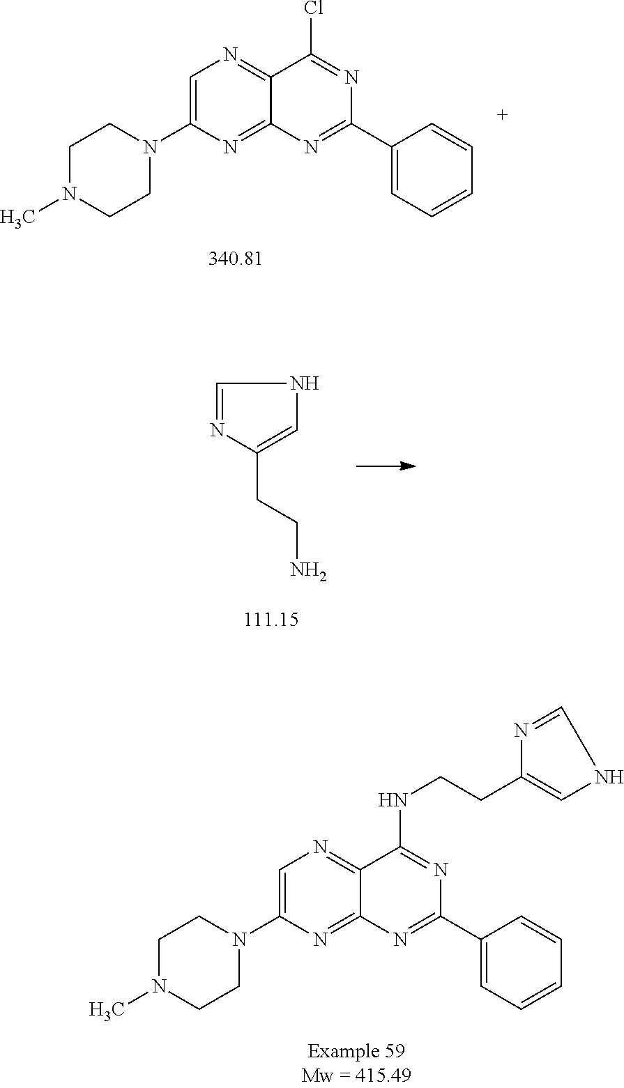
C1N(C)CCN(C2=CN=C3C(=N2)N=C(C2=CC=CC=C2)N=C3Cl)C1.C1=NC(CCN)=CN1.C1N(C)CCN(C2=CN=C3C(=N2)N=C(C2=CC=CC=C2)N=C3NCCC2=CNC=N2)C1
